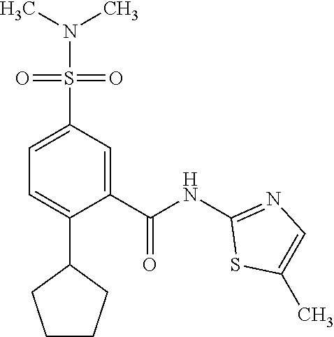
C1=C(S(N(C)C)(=O)=O)C=C(C(NC2=NC=C(C)S2)=O)C(C2CCCC2)=C1
